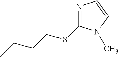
N1=C(SCCCC)N(C)C=C1
